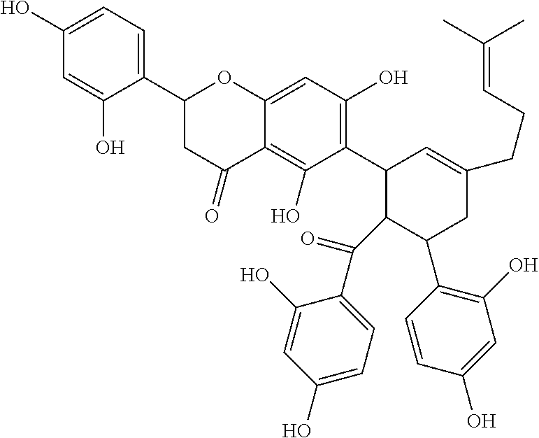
C1(O)=CC=C(C2CC(=O)C3=C(O)C(C4C=C(CCC=C(C)C)CC(C5=C(O)C=C(O)C=C5)C4C(C4=CC=C(O)C=C4O)=O)=C(O)C=C3O2)C(O)=C1
